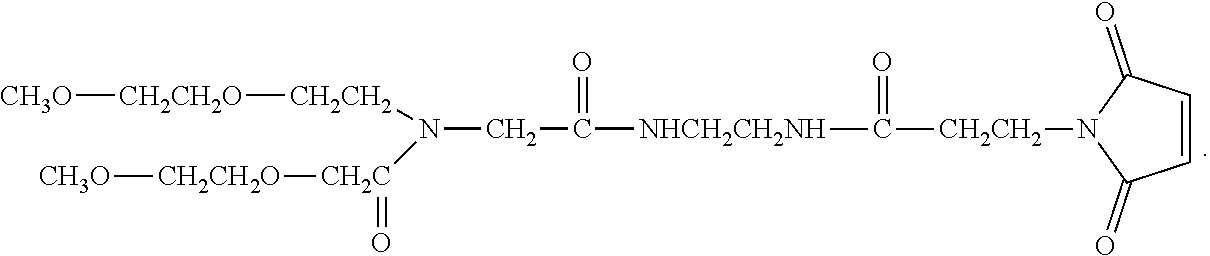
[CH3O][CH2CH2O][CH2CH2]N([CH2C]([CH2CH2O][CH3O])=O)CC(=O)[NHCH2CH2NH]C(=O)[CH2CH2]N1C(=O)C=CC1=O
